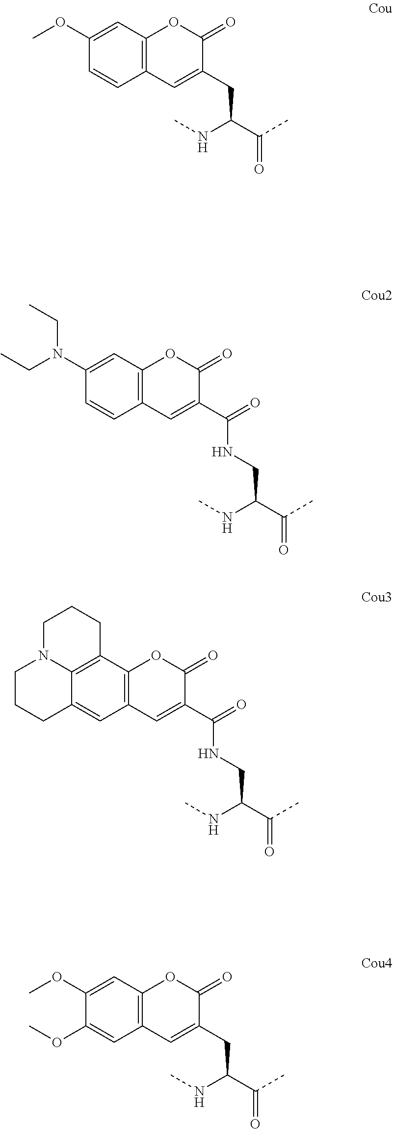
C12=C(C=C(OC)C=C1)OC(=O)C(CC(NC)C(=O)C)=C2.C12=C(C=C(N(CC)CC)C=C1)OC(=O)C(C(NCC(NC)C(=O)C)=O)=C2.C12=C(C3=C4C(=C1)CCCN4CCC3)OC(=O)C(C(NCC(NC)C(=O)C)=O)=C2.C12=C(C=C(OC)C(OC)=C1)OC(=O)C(CC(NC)C(=O)C)=C2
